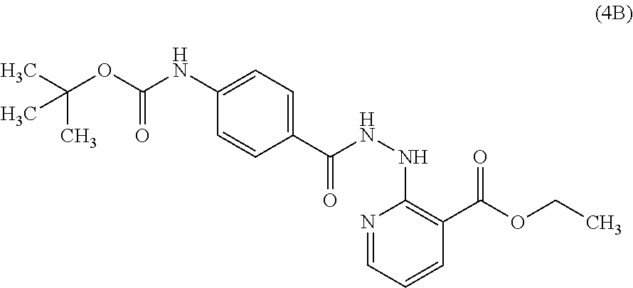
C1=C(NC(OC(C)(C)C)=O)C=CC(C(=O)NNC2=C(C(OCC)=O)C=CC=N2)=C1
